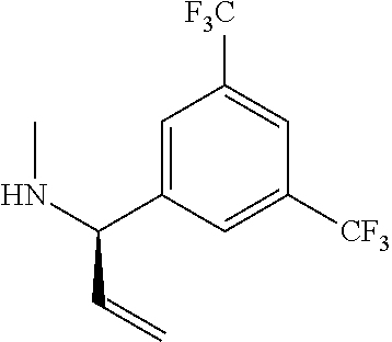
C1([F3C])=CC([CF3])=CC(C(NC)C=C)=C1
